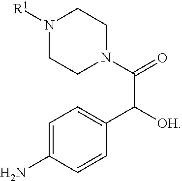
C1=C(N)C=CC(C(C(N2CCN([R1])CC2)=O)[OH])=C1
